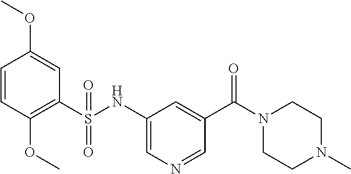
C1=CC(OC)=C(S(NC2=CN=CC(C(N3CCN(C)CC3)=O)=C2)(=O)=O)C=C1OC
